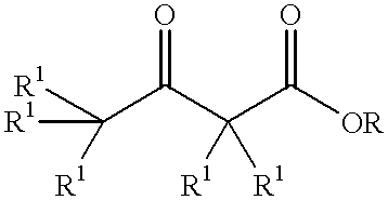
[R1]C(C(C(C([OR])=O)([R1])[R1])=O)([R1])[R1]
